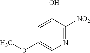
N1=C([NO2])C(O)=CC(OC)=C1
